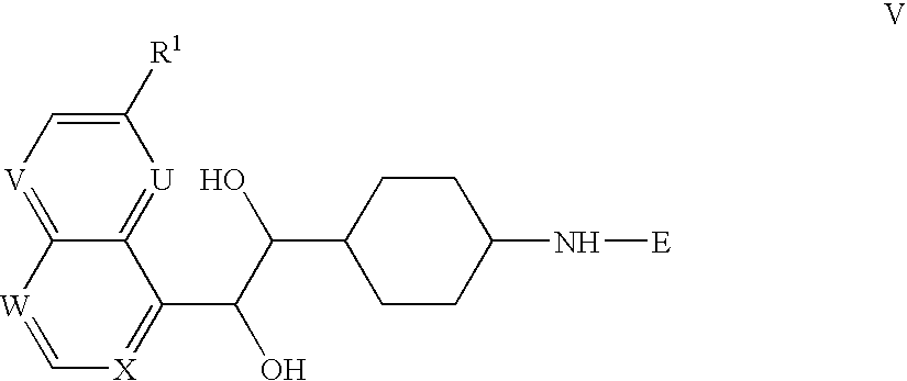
C12=[U]C([R1])=C[V]=C1[W]=C[X]=C2C(C(C1CCC(N[E])CC1)O)O
